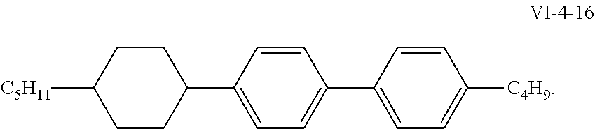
C1CC([C5H11])CCC1C1=CC=C(C2=CC=C([C4H9])C=C2)C=C1
